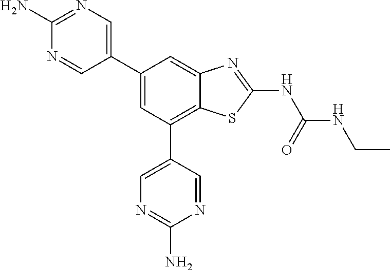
C1(C2=CN=C(N)N=C2)=CC(C2=CN=C(N)N=C2)=C2C(=C1)N=C(NC(NCC)=O)S2
